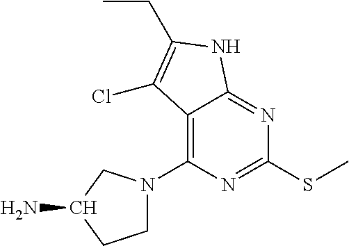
CSC1=NC(N2CCC(N)C2)=C2C(=N1)NC(CC)=C2Cl
